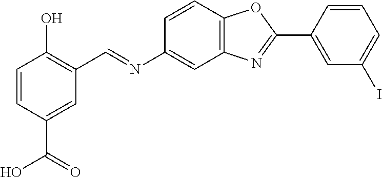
C1=CC(C(O)=O)=CC(C=NC2=CC3=C(C=C2)OC(C2=CC(I)=CC=C2)=N3)=C1O
